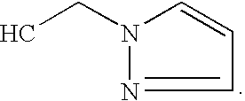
C1=NN(CC)C=C1
